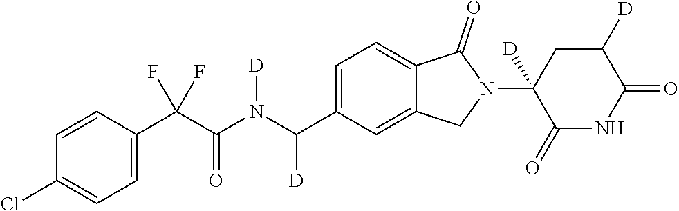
C1=CC(C(C(N(C(C2=CC=C3C(=C2)CN(C2([D])C(=O)NC(=O)C([D])C2)C3=O)[D])[D])=O)(F)F)=CC=C1Cl
